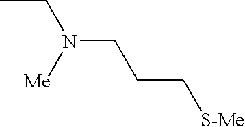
CCN(CCC[S-Me])[Me]
